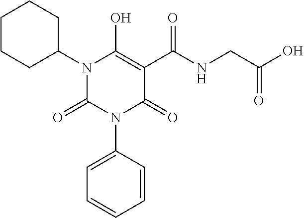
C1(N2C(=O)C(C(NCC(O)=O)=O)=C(O)N(C3CCCCC3)C2=O)=CC=CC=C1
